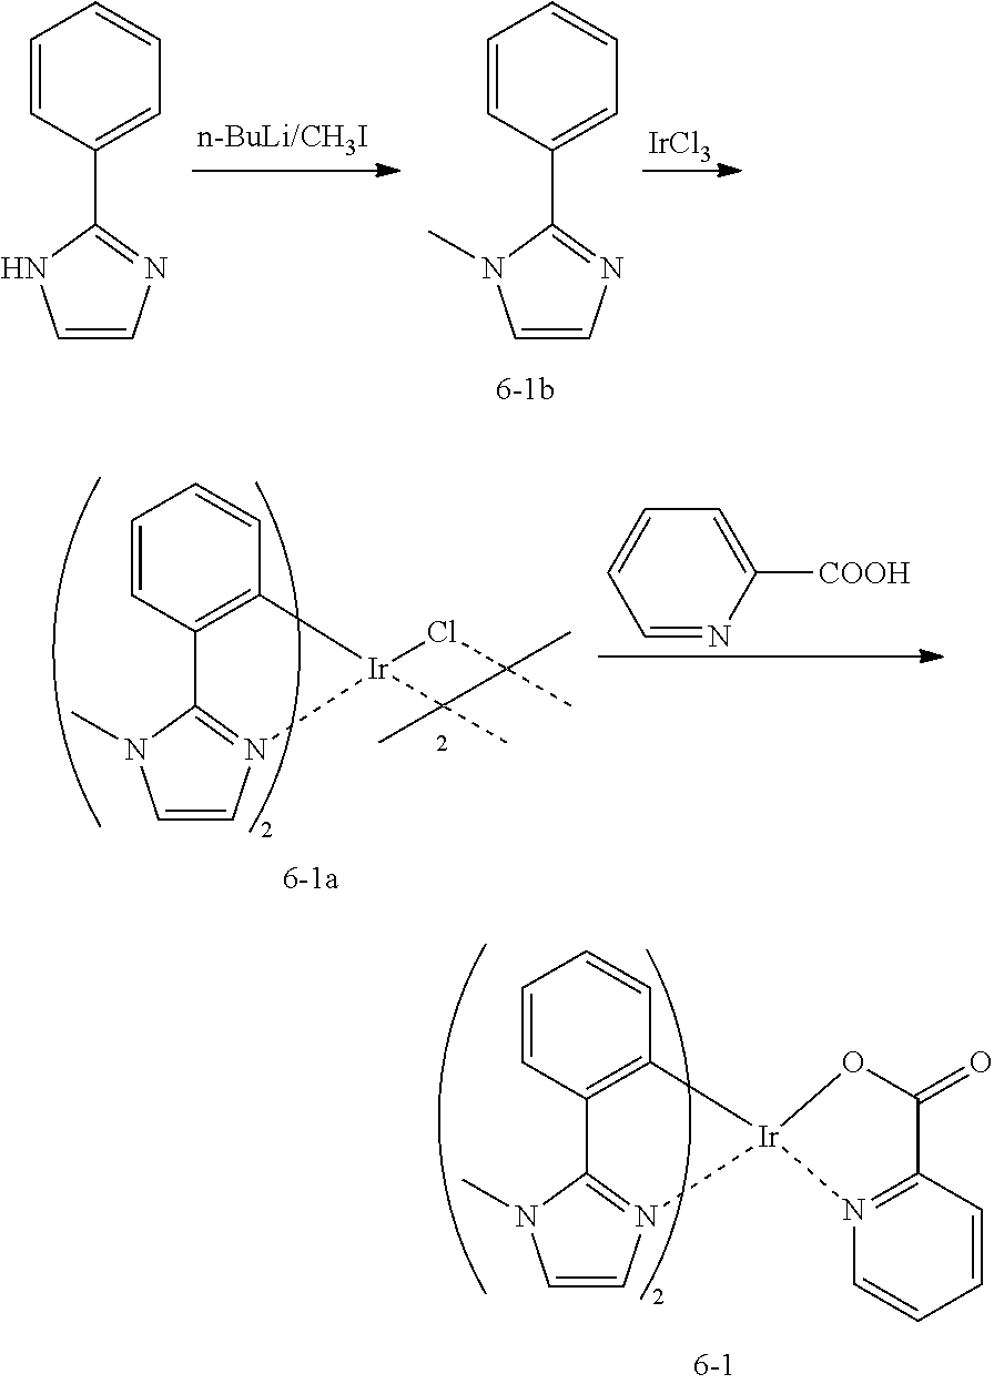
C1=NC([COOH])=CC=C1.C1=CN2=C(N1C)C1=C(C=CC=C1)[Ir]21ClC(C)(C)C1(C)C.C1=CN2=C(N1C)C1=C(C=CC=C1)[Ir]21OC(=O)C2=N1C=CC=C2.C1=CN=C(C2=CC=CC=C2)N1.[IrCl3].C1=CN=C(C2=CC=CC=C2)N1C
